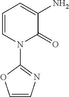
C1=CN(C2=NC=CO2)C(=O)C(N)=C1
